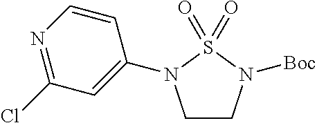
C1(N2CCN([Boc])S2(=O)=O)=CC(Cl)=NC=C1
